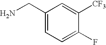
C1(CN)=CC=C(F)C([CF3])=C1
